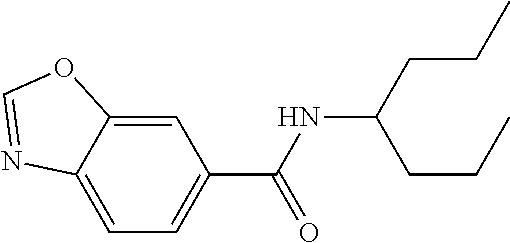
C12=CC(C(NC(CCC)CCC)=O)=CC=C1N=CO2
